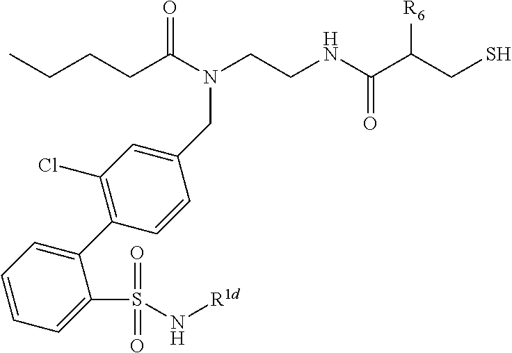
C(CCC(N(CCNC(C(CS)[R6])=O)CC1=CC(Cl)=C(C2=CC=CC=C2S(N[R1d])(=O)=O)C=C1)=O)C
